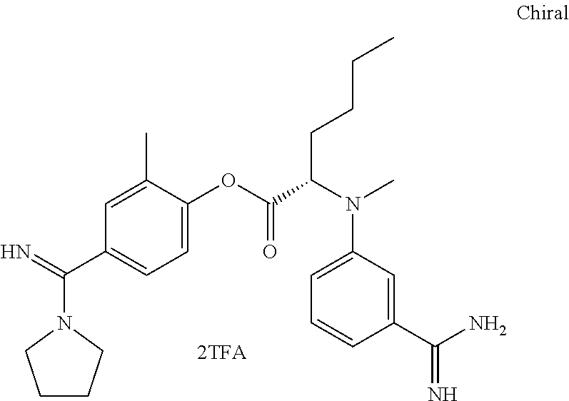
C1CCN(C(=N)C2=CC=C(OC(C(N(C3=CC=CC(C(N)=N)=C3)C)CCCC)=O)C(C)=C2)C1
